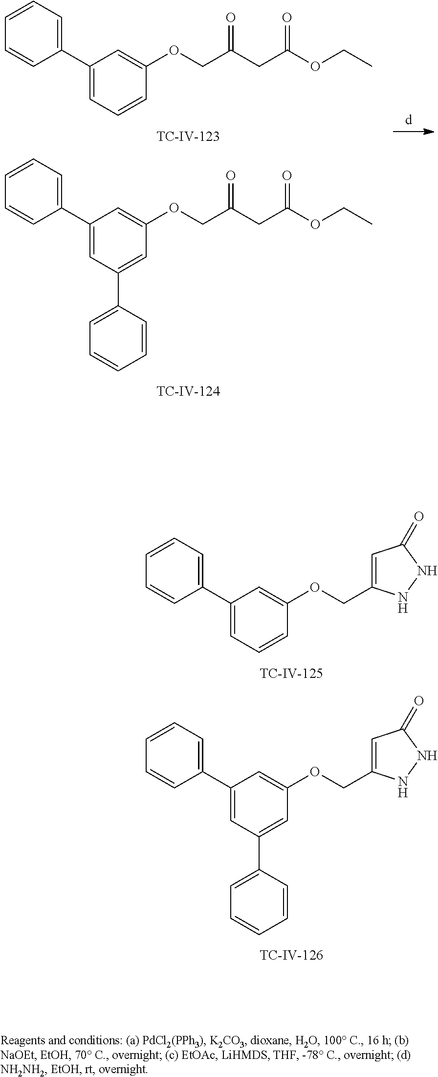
C1(C2=CC=CC=C2)=CC=CC(OCC(CC(OCC)=O)=O)=C1.C1(C2=CC=CC=C2)=CC(C2=CC=CC=C2)=CC(OCC(CC(OCC)=O)=O)=C1.C1(C2=CC=CC=C2)=CC=CC(OCC2=CC(=O)NN2)=C1.C1(C2=CC=CC=C2)=CC(C2=CC=CC=C2)=CC(OCC2=CC(=O)NN2)=C1
